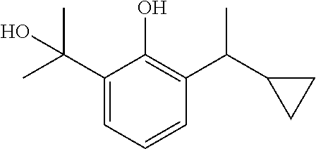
C1(C(C)(C)O)=CC=CC(C(C2CC2)C)=C1O
